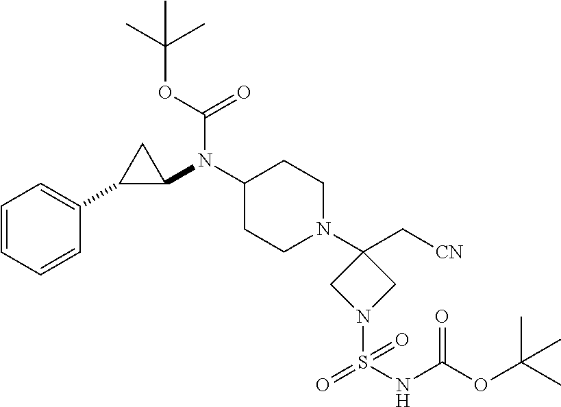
C1(N(C2C(C3=CC=CC=C3)C2)C(=O)OC(C)(C)C)CCN(C2(C[CN])CN(S(NC(OC(C)(C)C)=O)(=O)=O)C2)CC1
